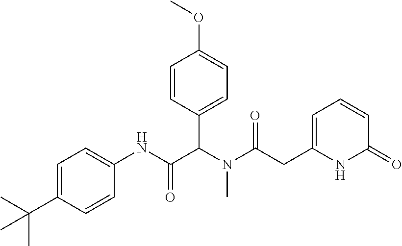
C1=C(C(C)(C)C)C=CC(NC(C(N(C(=O)CC2=CC=CC(=O)N2)C)C2=CC=C(OC)C=C2)=O)=C1
